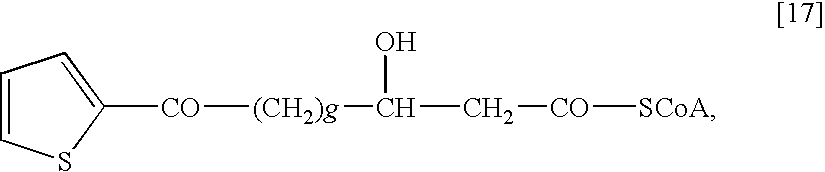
C1([CO][(CH2)g]C(C[CO][SCoA])O)=CC=CS1
